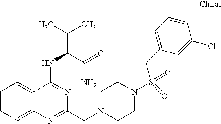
C1=CC=C2C(=C1)C(NC(C(C)C)C(=O)N)=NC(CN1CCN(S(=O)(CC3=CC=CC(Cl)=C3)=O)CC1)=N2
